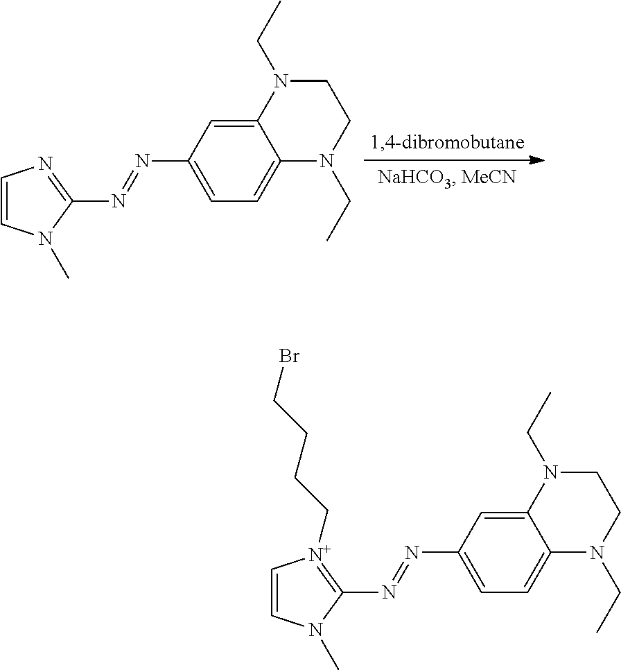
C12=CC(N=NC3=NC=CN3C)=CC=C1N(CC)CCN2CC.C12=CC(N=NC3=[N+](CCCCBr)C=CN3C)=CC=C1N(CC)CCN2CC
